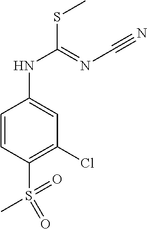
C1=CC(S(=O)(C)=O)=C(Cl)C=C1NC(SC)=NC#N
